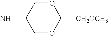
C1OC([CH2OCH3])OCC1N
